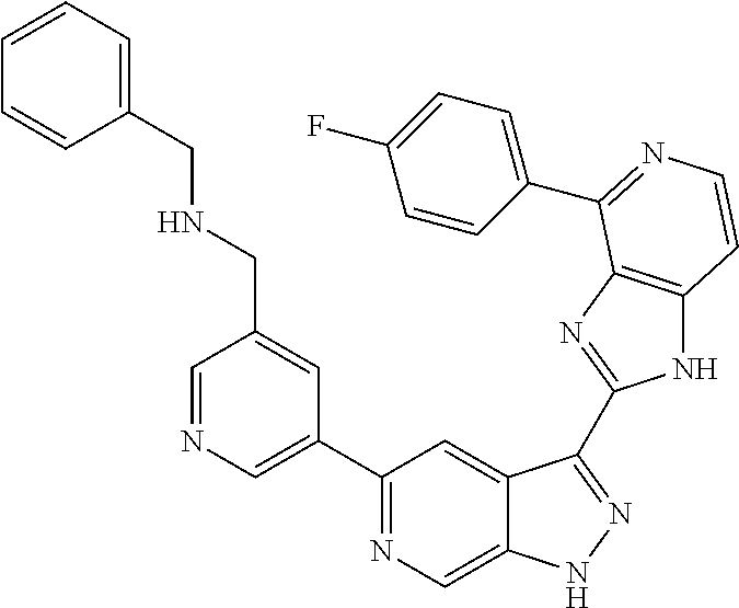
C1=NC=C(C2=NC=C3C(=C2)C(C2=NC4=C(N2)C=CN=C4C2=CC=C(F)C=C2)=NN3)C=C1CNCC1=CC=CC=C1
